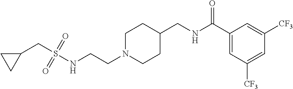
S(NCCN1CCC(CNC(C2=CC([CF3])=CC([CF3])=C2)=O)CC1)(=O)(=O)CC1CC1
